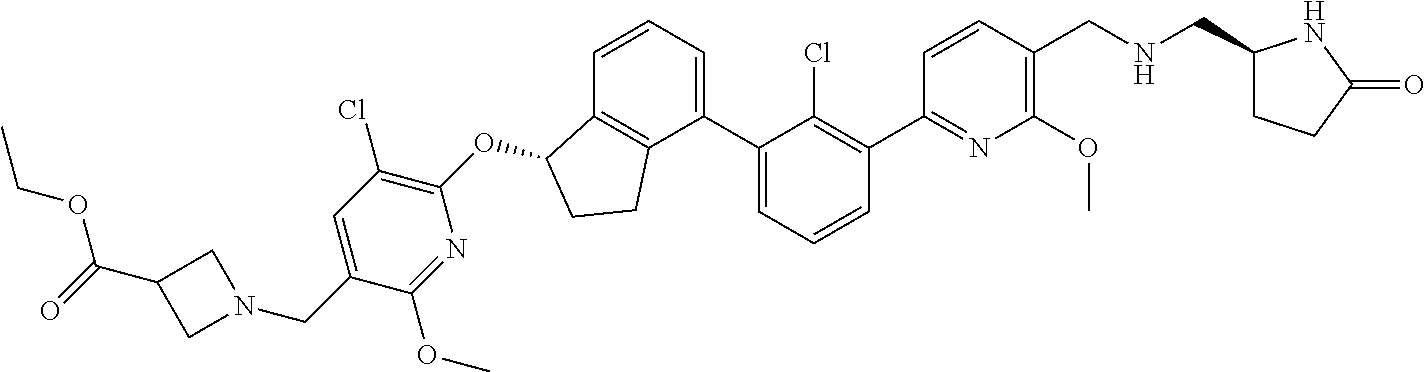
O(C1C2=C(C(C3=CC=CC(C4=NC(OC)=C(CNCC5CCC(=O)N5)C=C4)=C3Cl)=CC=C2)CC1)C1=C(Cl)C=C(CN2CC(C(OCC)=O)C2)C(OC)=N1
